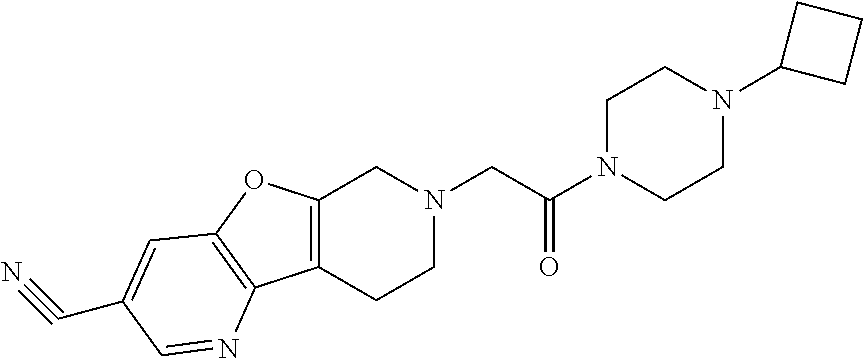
C1N(C(CN2CC3=C(CC2)C2=C(O3)C=C(C#N)C=N2)=O)CCN(C2CCC2)C1
